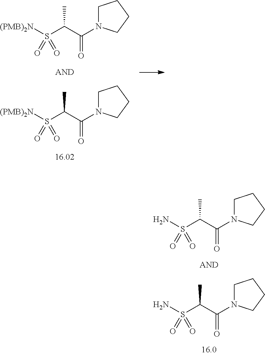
N1(C(C(S(N)(=O)=O)C)=O)CCCC1.N1(C(C(S(N)(=O)=O)C)=O)CCCC1.N1(C(C(S([(PMB)2N])(=O)=O)C)=O)CCCC1.N1(C(C(S([(PMB)2N])(=O)=O)C)=O)CCCC1
